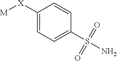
C1=C([X][M])C=CC(S(N)(=O)=O)=C1
